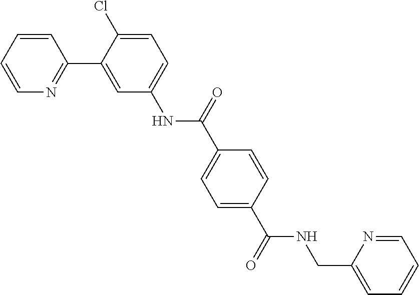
C1=CC(C(=O)NCC2=CC=CC=N2)=CC=C1C(NC1=CC=C(Cl)C(C2=NC=CC=C2)=C1)=O
